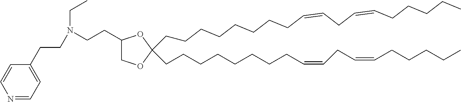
C1(CCN(CCC2=CC=NC=C2)CC)COC(CCCCCCCCC=CCC=CCCCCC)(CCCCCCCCC=CCC=CCCCCC)O1
